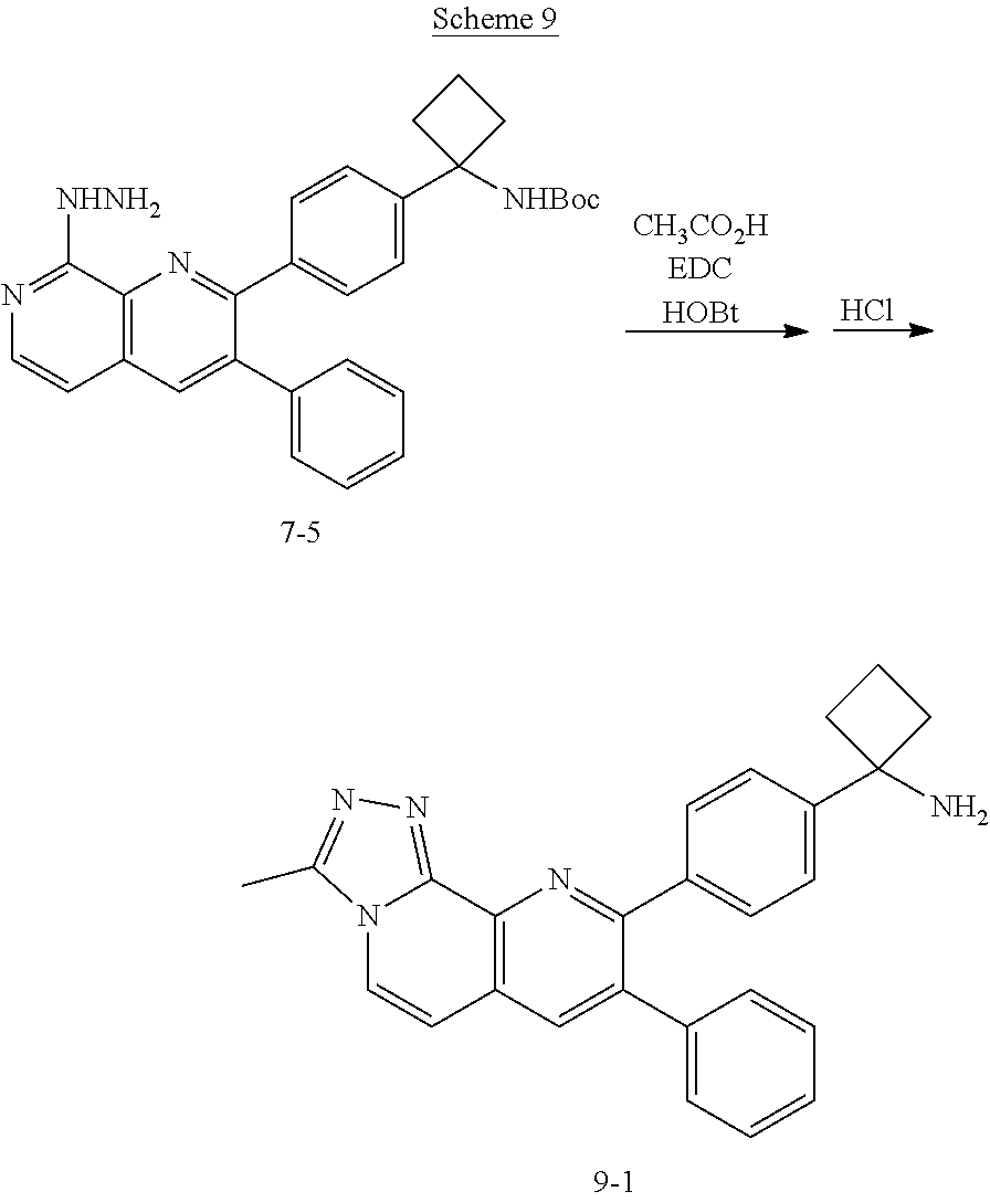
Cl.[CH3CO2HEDCHOBt].C12=C(C=C(C3=CC=CC=C3)C(C3=CC=C(C4([NHBoc])CCC4)C=C3)=N1)C=CN=C2[NHNH2].C12=C(C=C(C3=CC=CC=C3)C(C3=CC=C(C4(N)CCC4)C=C3)=N1)C=CN1C2=NN=C1C
